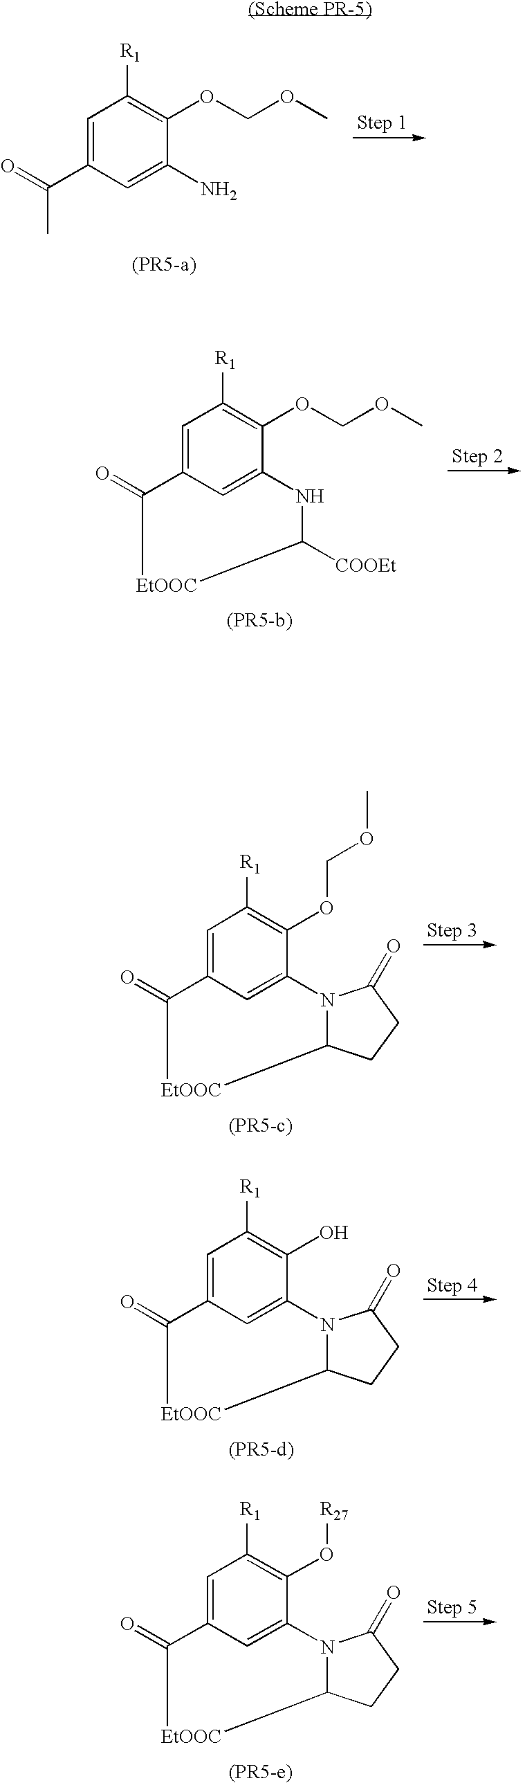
CC(=O)C1=CC([R1])=C(OCOC)C(N)=C1.[EtOOC]1C(=O)C2=CC([R1])=C(OCOC)C(=C2)NC1[COOEt].[EtOOC]1C(=O)C2=CC([R1])=C(OCOC)C(=C2)N2C1CCC2=O.[EtOOC]1C(=O)C2=CC([R1])=C(O)C(=C2)N2C1CCC2=O.[EtOOC]1C(=O)C2=CC([R1])=C(O[R27])C(=C2)N2C1CCC2=O
